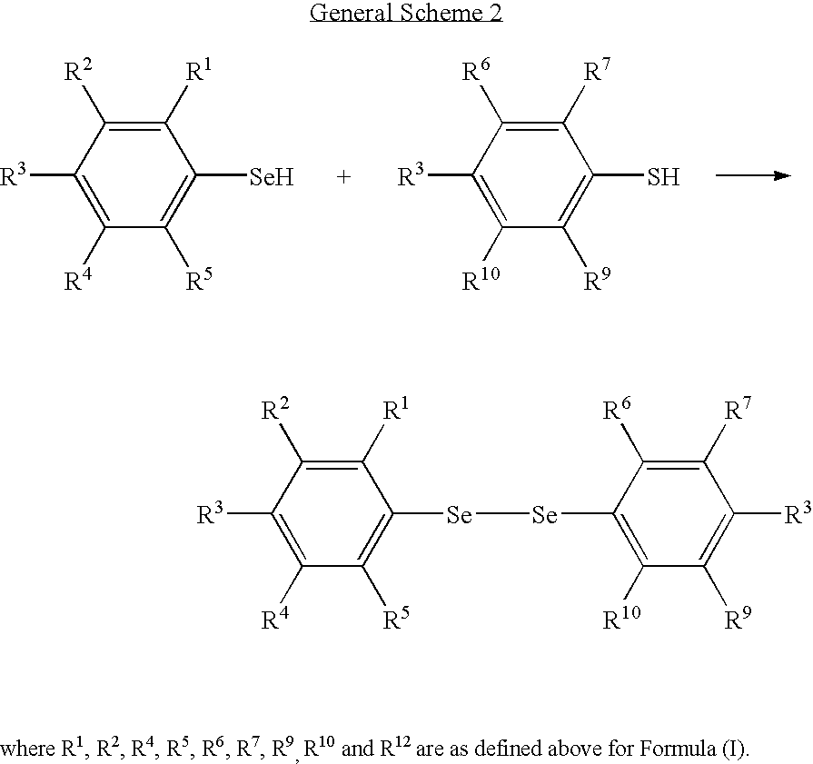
C1([R1])=C([R2])C([R3])=C([R4])C([R5])=C1[Se].C1([R7])=C([R6])C([R3])=C([R10])C([R9])=C1S.C1([R1])=C([R2])C([R3])=C([R4])C([R5])=C1[Se][Se]C1=C([R10])C([R9])=C([R3])C([R7])=C1[R6]
